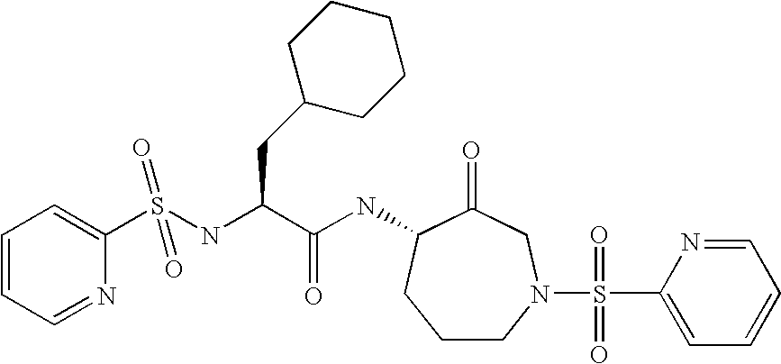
C1CN(S(C2=CC=CC=N2)(=O)=O)CC(=O)C(NC(C(CC2CCCCC2)NS(=O)(=O)C2=CC=CC=N2)=O)C1
